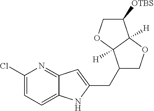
C1(Cl)=CC=C2C(=N1)C=C(CC1COC3([H])C1([H])OCC3[OTBS])N2
